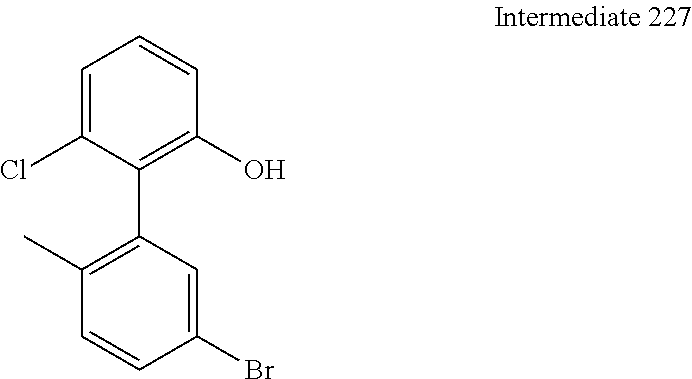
C1=C(Cl)C(C2=C(C)C=CC(Br)=C2)=C(O)C=C1
